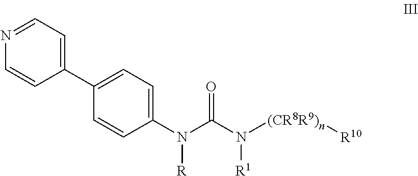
C1=NC=CC(C2=CC=C(N(C(N([(CR8R9)n][R10])[R1])=O)[R])C=C2)=C1
